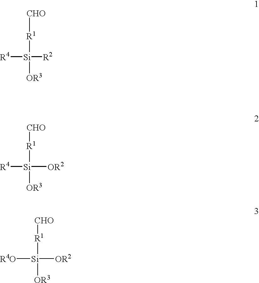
[R4][Si]([R1][CHO])([OR3])[R2].[R4O][Si]([OR2])([R1][CHO])[OR3].[R4][Si]([R1][CHO])([OR3])[OR2]
